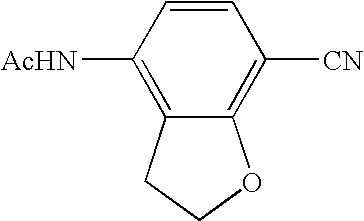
C1=CC([AcHN])=C2C(=C1[CN])OCC2
